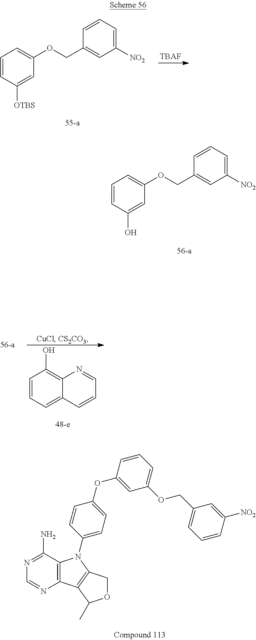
C1=CC([OTBS])=CC(OCC2=CC([NO2])=CC=C2)=C1.[TBAF].C1=CC(O)=CC(OCC2=CC([NO2])=CC=C2)=C1.C1=CC=C2C(=C1O)N=CC=C2.C12=C(C(N)=NC=N1)N(C1=CC=C(OC3=CC(OCC4=CC=CC([NO2])=C4)=CC=C3)C=C1)C1=C2C(C)OC1
